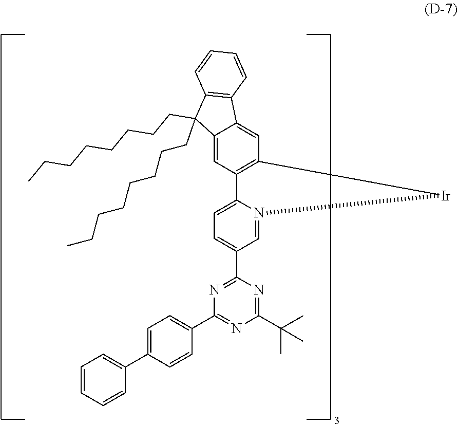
N1=C(C2=CC=C3N(=C2)[Ir]C2=C3C=C3C(=C2)C2=C(C3(CCCCCCCC)CCCCCCCC)C=CC=C2)N=C(C(C)(C)C)N=C1C1=CC=C(C2=CC=CC=C2)C=C1
